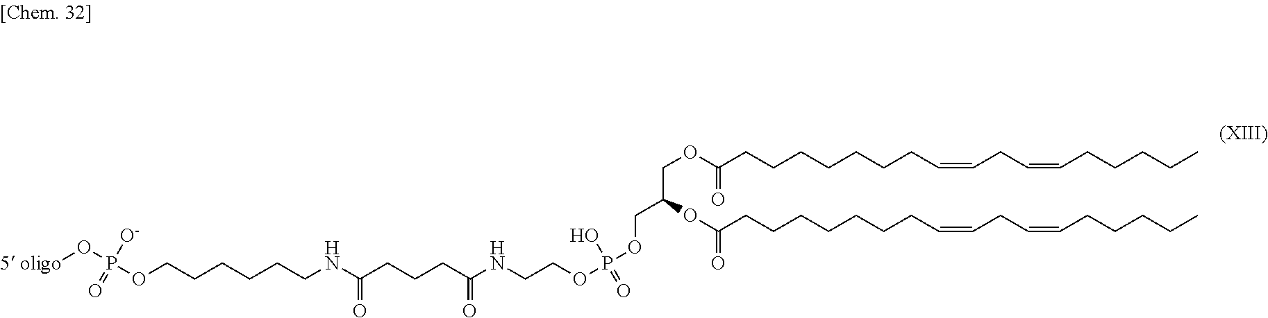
O(CCCCCCNC(=O)CCCC(=O)NCCOP(=O)(O)OCC(COC(=O)CCCCCCCC=CCC=CCCCCC)OC(=O)CCCCCCCC=CCC=CCCCCC)P([O-])(=O)O[5 oligo]
